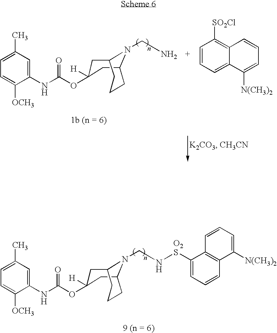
C1(NC(OC2([H])CC3N(CN[O2S]C4=CC=CC5=C4C=CC=C5[N(CH3)2])C(C2)CCC3)=O)=CC(C)=CC=C1[OCH3].C1(NC(OC2([H])CC3N(CN)C(C2)CCC3)=O)=CC(C)=CC=C1[OCH3].C1=CC=C2C(=C1[SO2Cl])C=CC=C2[N(CH3)2]
